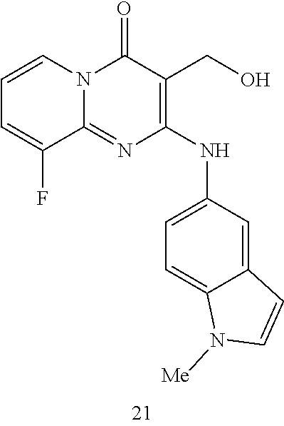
C1=CC=C(F)C2=NC(NC3=CC=C4C(=C3)C=CN4[Me])=C(CO)C(=O)N12
